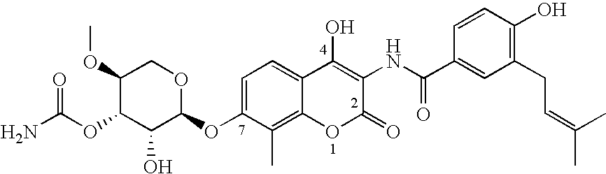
C1(OC)C(OC(N)=O)C(O)C(OC2=CC=C3C(=C2C)OC(=O)C(NC(C2=CC(CC=C(C)C)=C(O)C=C2)=O)=C3O)OC1
